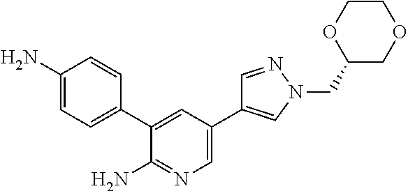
C1(N)=CC=C(C2=CC(C3=CN(CC4COCCO4)N=C3)=CN=C2N)C=C1
